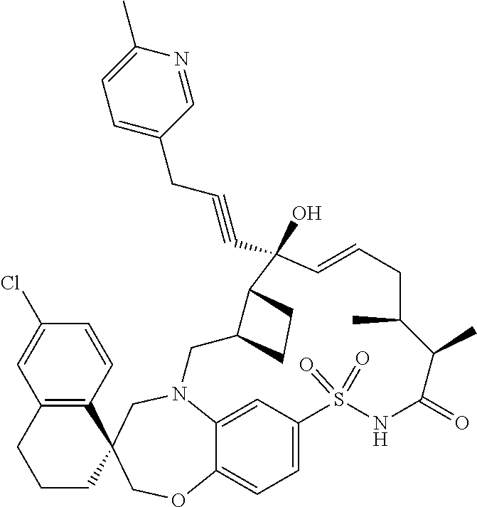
N12C3=CC(=CC=C3OCC3(C4=C(C=C(Cl)C=C4)CCC3)C1)S(=O)(=O)NC(=O)C(C)C(C)CC=CC(O)(C#CCC1=CC=C(C)N=C1)C1C(C2)CC1
